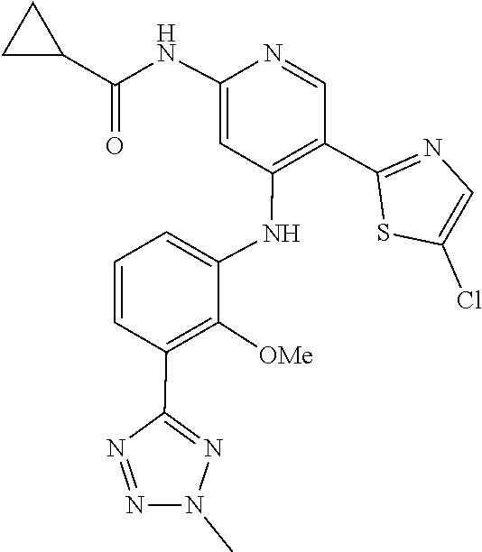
N1(C)N=NC(C2=C([OMe])C(NC3=C(C4=NC=C(Cl)S4)C=NC(NC(C4CC4)=O)=C3)=CC=C2)=N1
